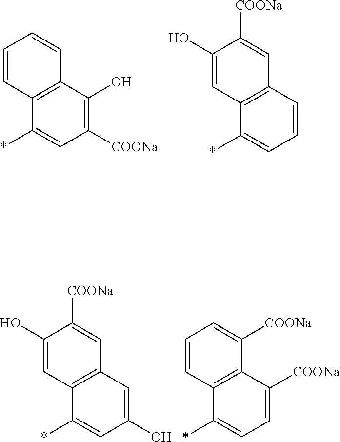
C1(*)=CC([COONa])=C(O)C2=C1C=CC=C2.C1(*)=CC=CC2=C1C=C(O)C([COONa])=C2.C1(*)=CC(O)=CC2=C1C=C(O)C([COONa])=C2.C1(*)=CC=C([COONa])C2=C1C=CC=C2[COONa]
